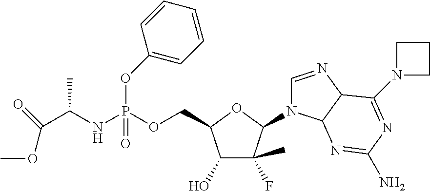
C1(O)C(C)(F)C(N2C=NC3C2N=C(N)N=C3N2CCC2)OC1COP(NC(C(=O)OC)C)(OC1=CC=CC=C1)=O
